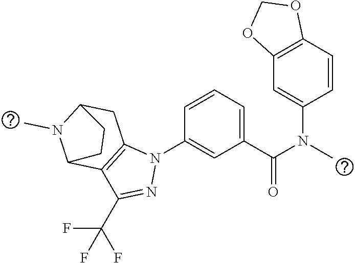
C1(N(C(C2=CC=CC(N3C4=C(C(C(F)(F)F)=N3)C3N(C)C(C4)CC3)=C2)=O)C)=CC2=C(C=C1)OCO2
